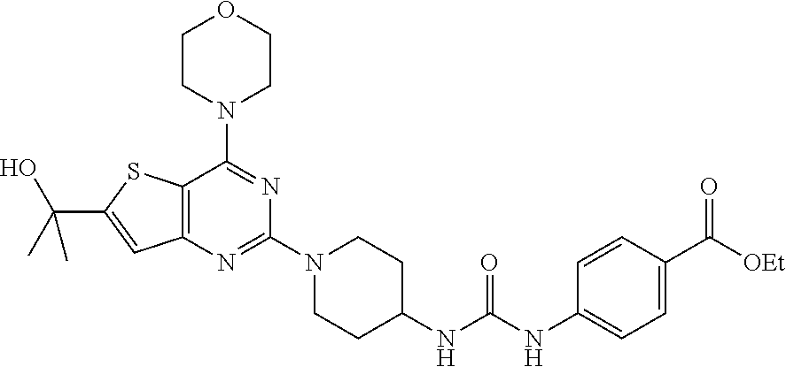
C12=C(N=C(N3CCC(NC(NC4=CC=C(C([OEt])=O)C=C4)=O)CC3)N=C1N1CCOCC1)C=C(C(O)(C)C)S2
